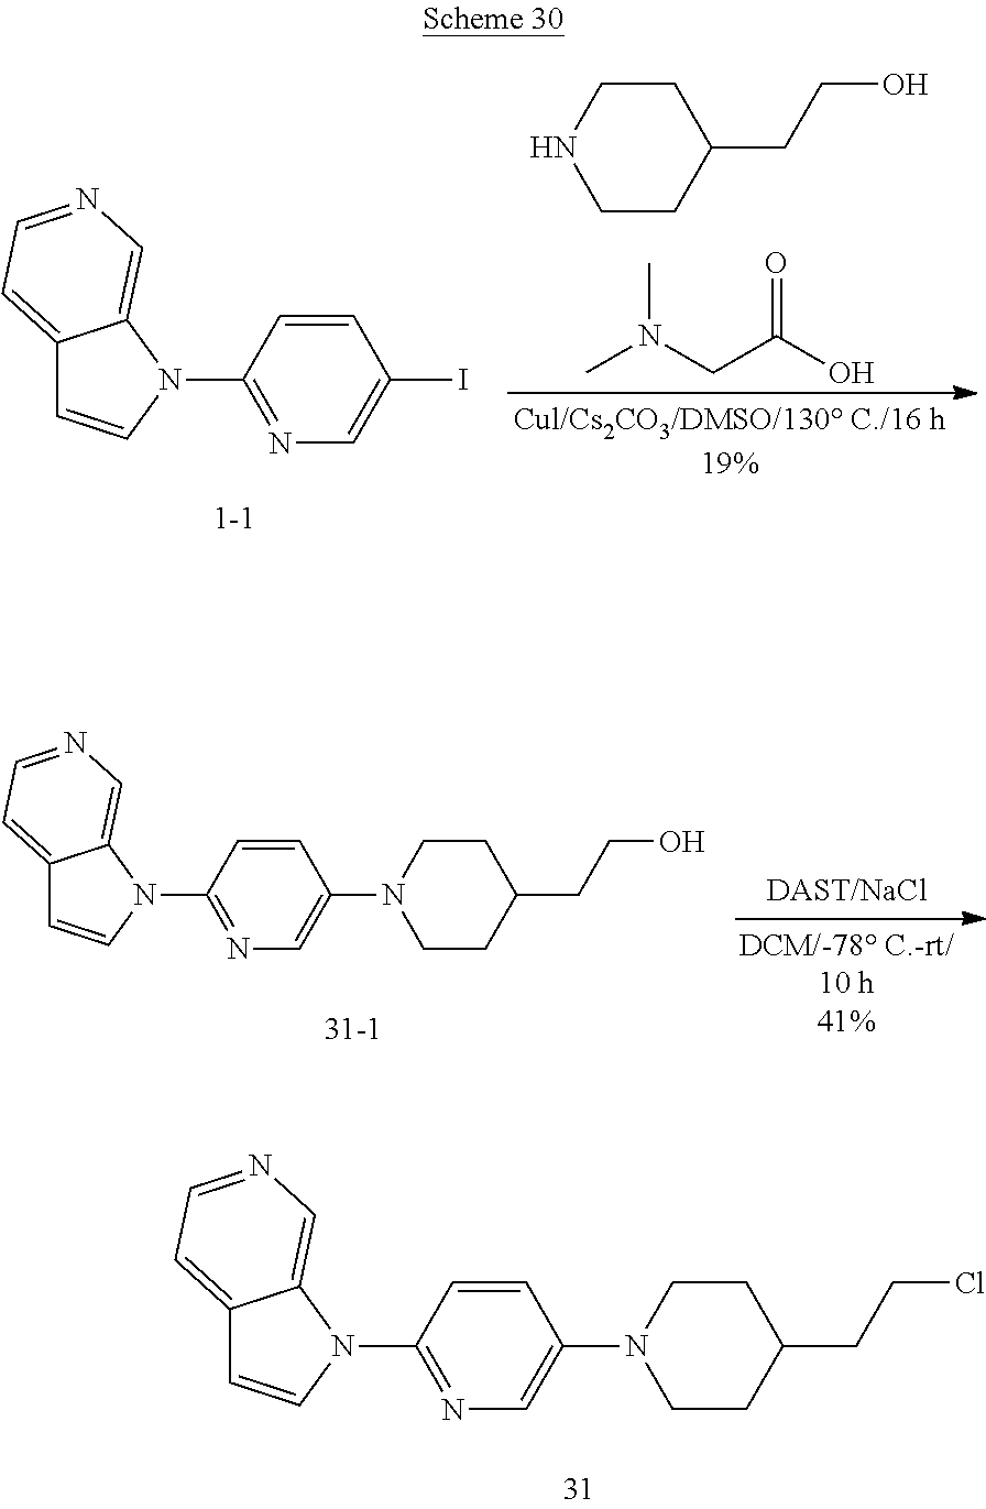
C1CC(CCO)CCN1.CN(CC(O)=O)C.C12=CC=NC=C1N(C1=NC=C(I)C=C1)C=C2.C12=CC=NC=C1N(C1=NC=C(N3CCC(CCO)CC3)C=C1)C=C2.C12=CC=NC=C1N(C1=NC=C(N3CCC(CCCl)CC3)C=C1)C=C2
